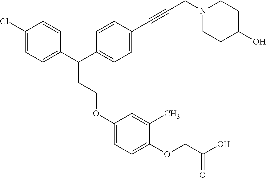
C1=C(OCC=C(C2=CC=C(Cl)C=C2)C2=CC=C(C#CCN3CCC(O)CC3)C=C2)C=C(C)C(OCC(O)=O)=C1
